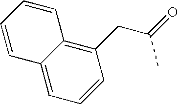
C12=CC=CC(CC(=O)C)=C1C=CC=C2
